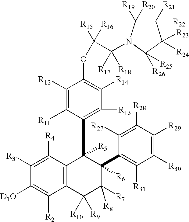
C1([R3])=C([R4])C2=C(C([R2])=C1[D1O])C([R10])([R9])C([R8])([R7])C([R6])(C1=C([R31])C([R30])=C([R29])C([R28])=C1[R27])C2([R5])C1=C([R13])C([R14])=C(OC(C([R17])([R18])N2C([R20])([R19])C([R22])([R21])C([R23])([R24])C2([R26])[R25])([R16])[R15])C([R12])=C1[R11]
